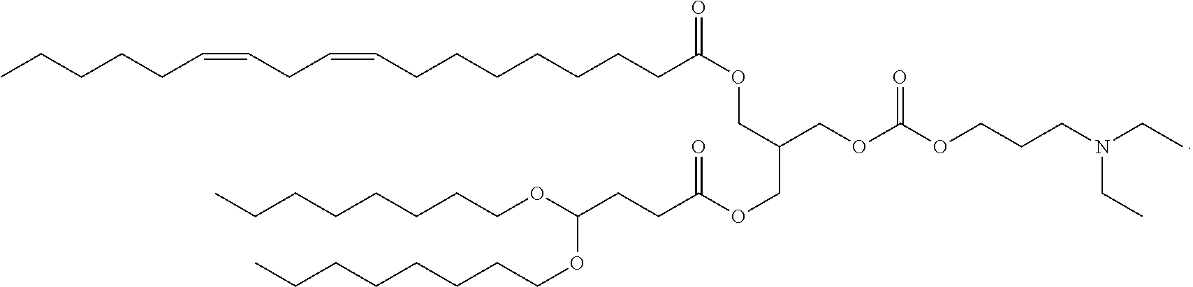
CCCCCC=CCC=CCCCCCCCC(=O)OCC(COC(=O)OCCCN(CC)CC)COC(=O)CCC(OCCCCCCCC)OCCCCCCCC
